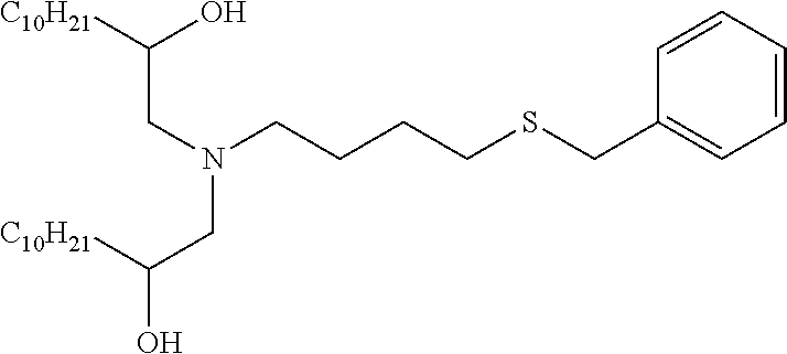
C1(CSCCCCN(CC([C10H21])O)CC(O)[C10H21])=CC=CC=C1
